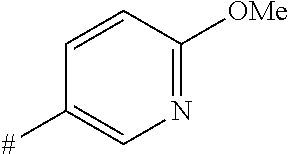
C1=CC([OMe])=NC=C1[#]
